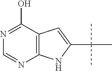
C12=C(C(O)=NC=N1)C=C(C(C)(C)C)N2
